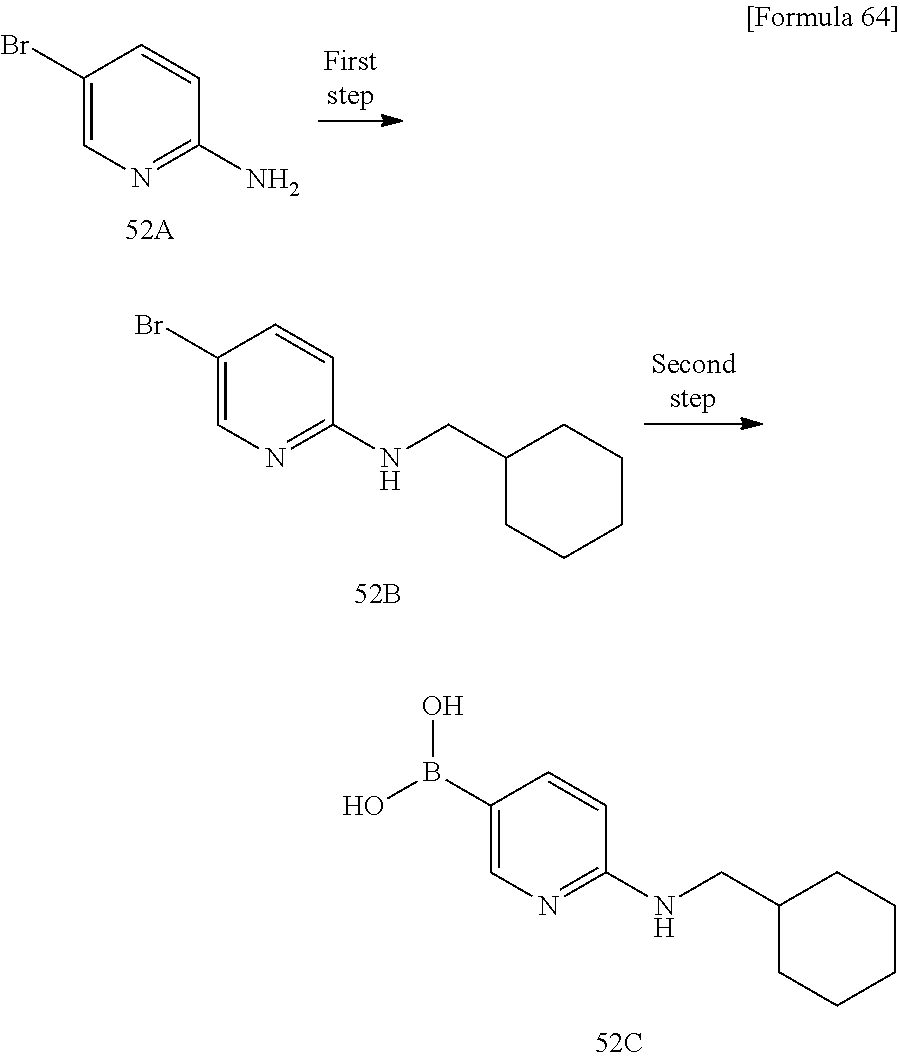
C1(B(O)O)=CN=C(NCC2CCCCC2)C=C1.C1(Br)=CN=C(N)C=C1.C1(Br)=CN=C(NCC2CCCCC2)C=C1
